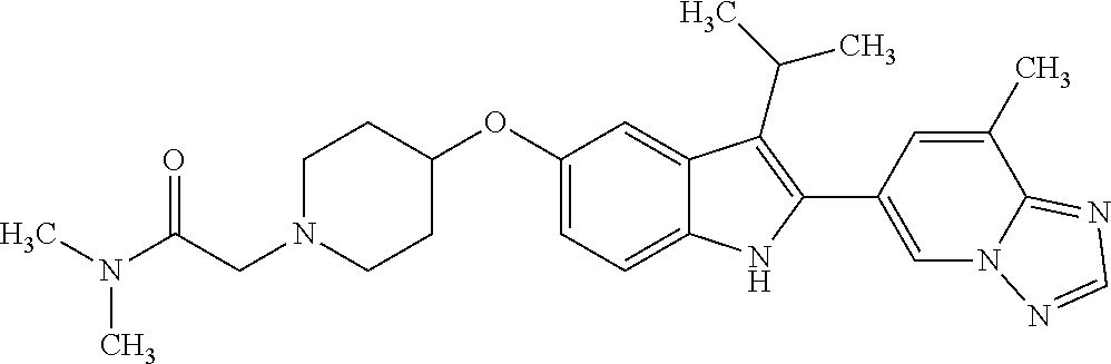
C1(OC2=CC=C3C(=C2)C(C(C)C)=C(C2=CN4C(=NC=N4)C(C)=C2)N3)CCN(CC(N(C)C)=O)CC1
